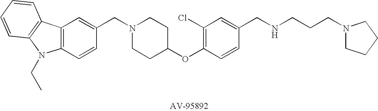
C12=C(C=CC(CN3CCC(OC4=C(Cl)C=C(CNCCCN5CCCC5)C=C4)CC3)=C1)N(CC)C1=C2C=CC=C1
